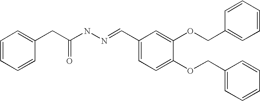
C1=CC=CC(CC(NN=CC2=CC=C(OCC3=CC=CC=C3)C(OCC3=CC=CC=C3)=C2)=O)=C1
